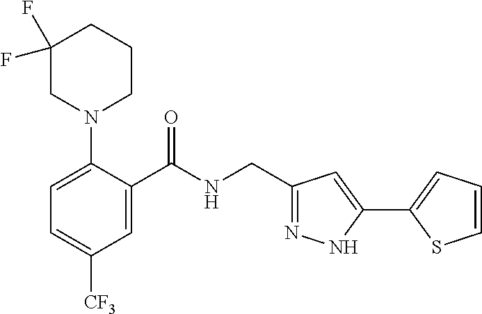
C1=C(N2CC(F)(F)CCC2)C(C(NCC2=NNC(C3=CC=CS3)=C2)=O)=CC([CF3])=C1
